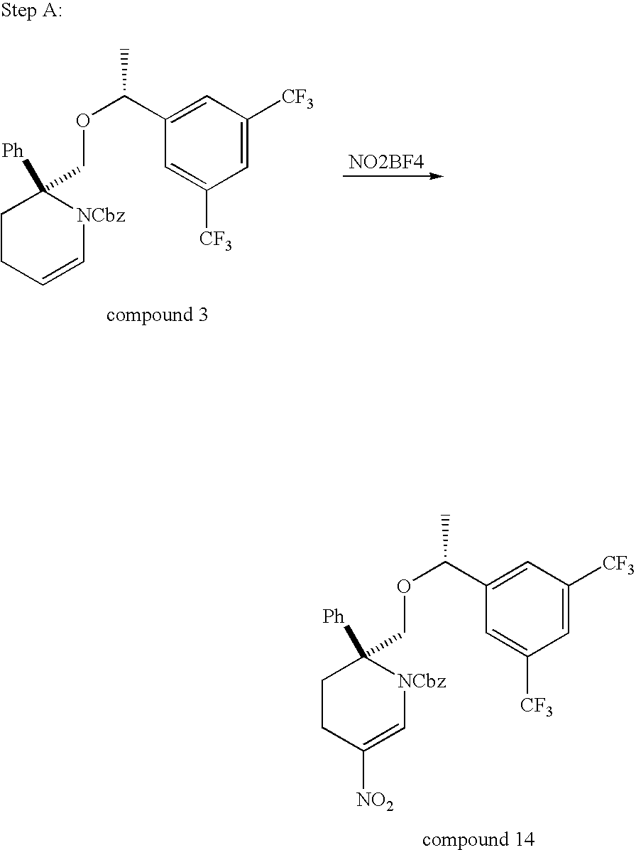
C1=C([CF3])C=C(C(OCC2([Ph])CCC([NO2])=C[NCbz]2)C)C=C1[CF3].C1=C([CF3])C=C(C(OCC2([Ph])CCC=C[NCbz]2)C)C=C1[CF3].[NO2BF4]
